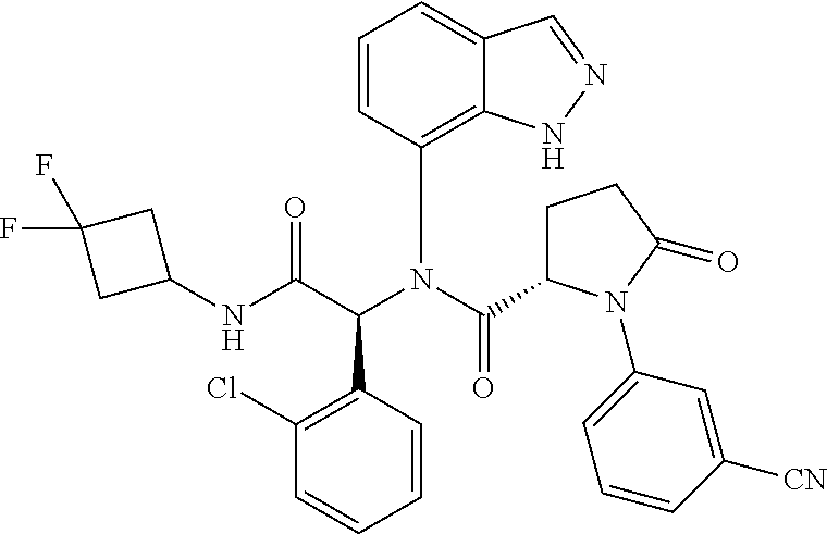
C1(NC(C(N(C(=O)C2CCC(=O)N2C2=CC=CC([CN])=C2)C2=C3C(=CC=C2)C=NN3)C2=C(Cl)C=CC=C2)=O)CC(F)(F)C1
